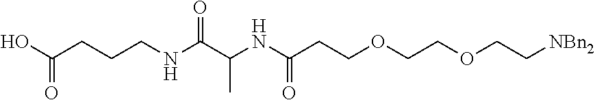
C(CCCNC(C(NC(CCOCCOCC[NBn2])=O)C)=O)(O)=O
